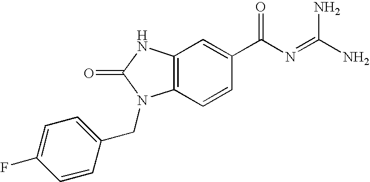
C12=C(C=CC(C(N=C(N)N)=O)=C1)N(CC1=CC=C(F)C=C1)C(=O)N2
